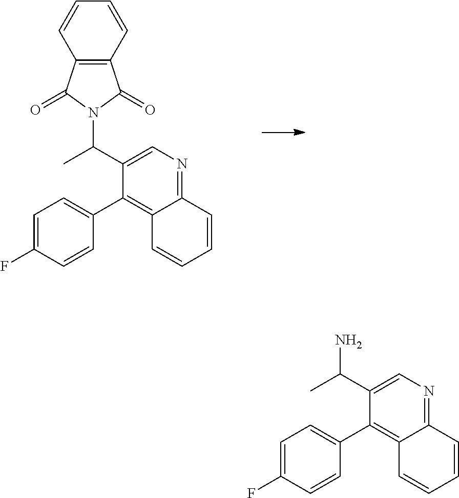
C1=CC2=C(C=C1)C(=O)N(C(C1=CN=C3C(=C1C1=CC=C(F)C=C1)C=CC=C3)C)C2=O.C(C1=CN=C2C(=C1C1=CC=C(F)C=C1)C=CC=C2)(C)N
